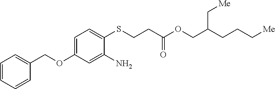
C1=CC=CC(COC2=CC=C(SCCC(OCC(CCC[Me])C[Me])=O)C(N)=C2)=C1
